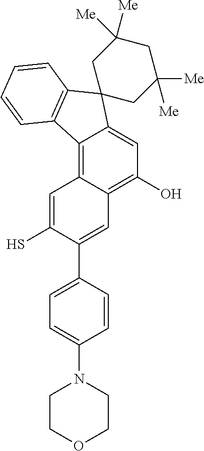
C12=C3C(=C(O)C=C1C1(C4=C2C=CC=C4)CC([Me])([Me])CC([Me])([Me])C1)C=C(C1=CC=C(N2CCOCC2)C=C1)C(S)=C3
